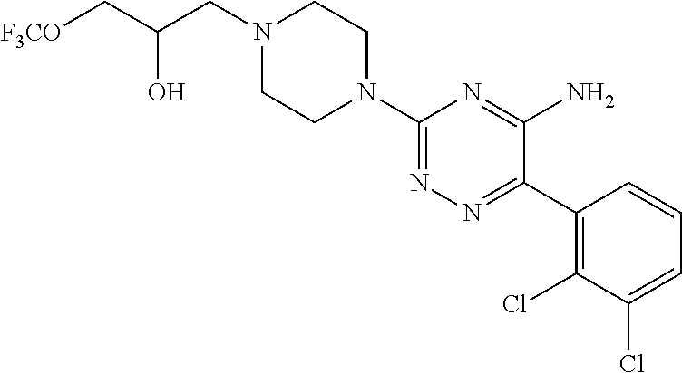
C1(N2CCN(CC(C[F3CO])O)CC2)=NN=C(C2=C(Cl)C(Cl)=CC=C2)C(N)=N1
